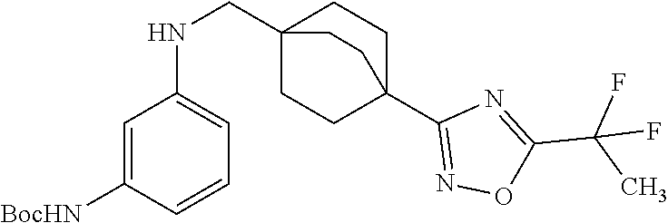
C1=C([BocHN])C=CC=C1NCC12CCC(C3=NOC(C(F)(C)F)=N3)(CC1)CC2
